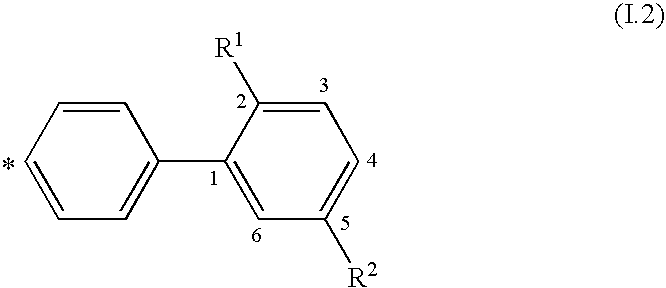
C1=CC=CC=C1C1=CC([R2])=CC=C1[R1]
